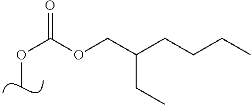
C(OC)(=O)OCC(CCCC)CC
